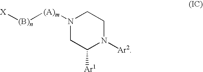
[X][(B)n][(A)m]N1CC([Ar1])N([Ar2])CC1
